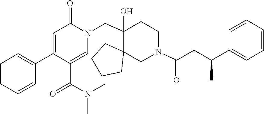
C1(C2=CC=CC=C2)=CC(=O)N(CC2(O)C3(CCCC3)CN(C(CC(C3=CC=CC=C3)C)=O)CC2)C=C1C(N(C)C)=O
